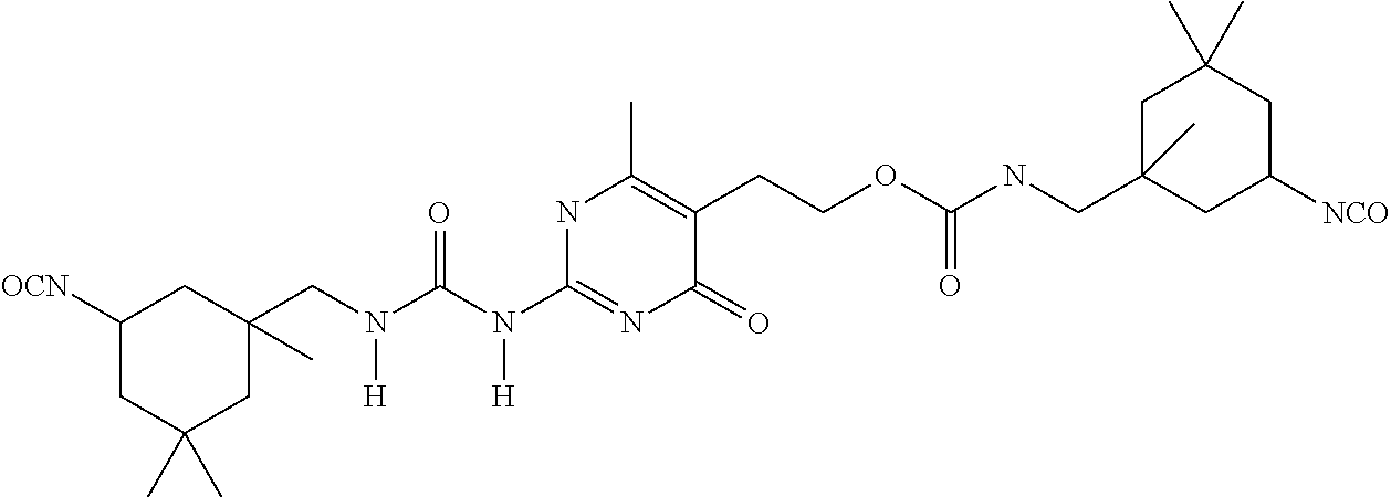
C1([OCN])CC(C)(C)CC(C)(CN(C(N(C2=NC(=O)C(CCOC(NCC3(C)CC(C)(C)CC([NCO])C3)=O)=C(C)N2)[H])=O)[H])C1
